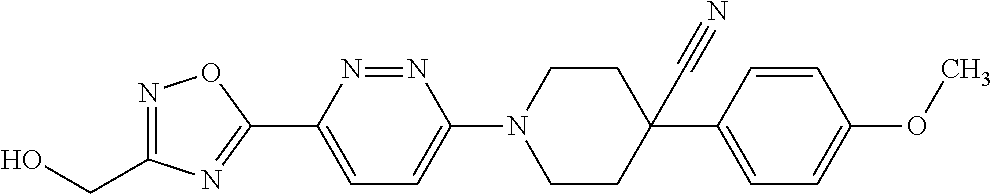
N1=C(CO)N=C(C2=CC=C(N3CCC(C#N)(C4=CC=C(OC)C=C4)CC3)N=N2)O1
